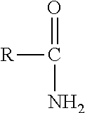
O=C(N)[R]
